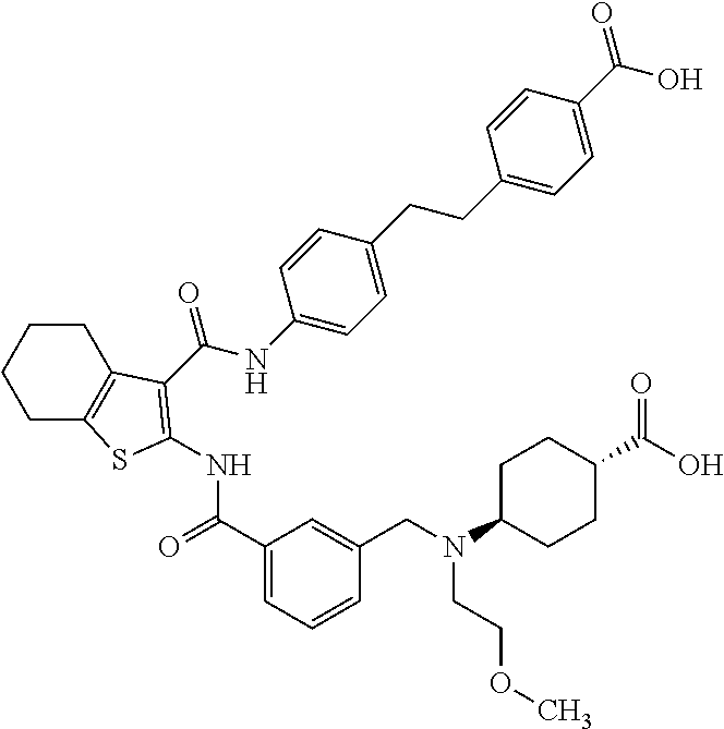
C1CC2=C(CC1)SC(NC(=O)C1=CC=CC(CN(CCOC)C3CCC(C(O)=O)CC3)=C1)=C2C(NC1=CC=C(CCC2=CC=C(C(O)=O)C=C2)C=C1)=O
